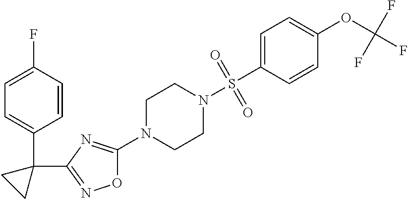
O1C(N2CCN(S(C3=CC=C(OC(F)(F)F)C=C3)(=O)=O)CC2)=NC(C2(C3=CC=C(F)C=C3)CC2)=N1
